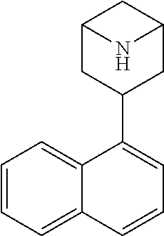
C1=CC2=CC=CC=C2C(C2CC3CC(C2)N3)=C1
